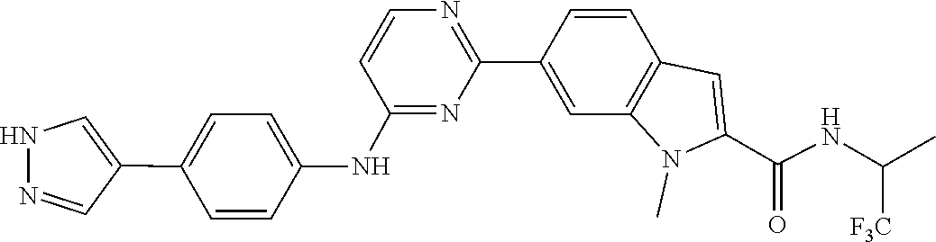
N(C(C1=CC2=C(C=C(C3=NC=CC(NC4=CC=C(C5=CNN=C5)C=C4)=N3)C=C2)N1C)=O)C(C)[F3C]
